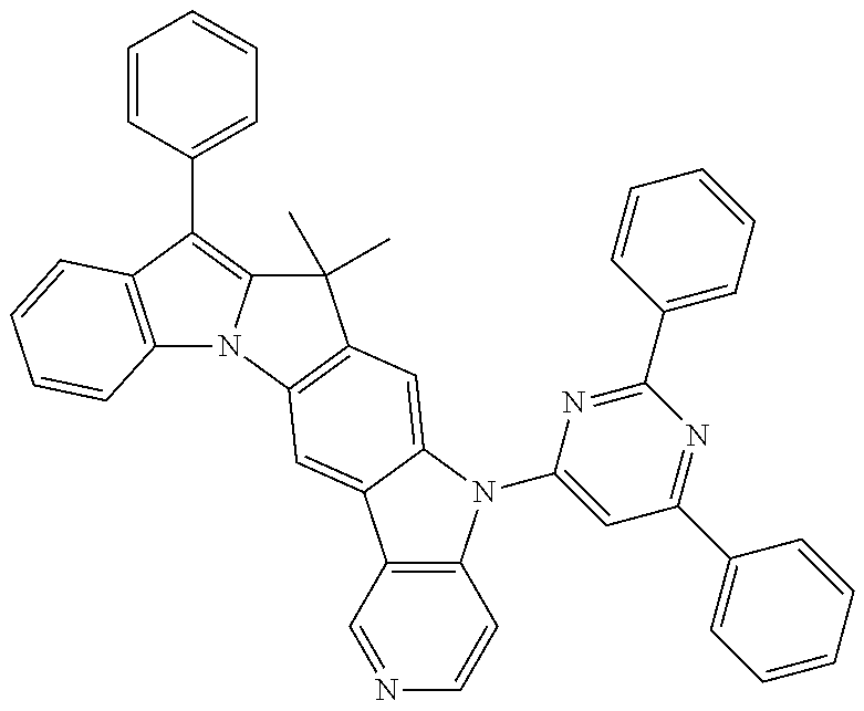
C12=C(C(C3=CC=CC=C3)=C3N1C1=C(C3(C)C)C=C3C(=C1)C1=C(N3C3=CC(C4=CC=CC=C4)=NC(C4=CC=CC=C4)=N3)C=CN=C1)C=CC=C2
